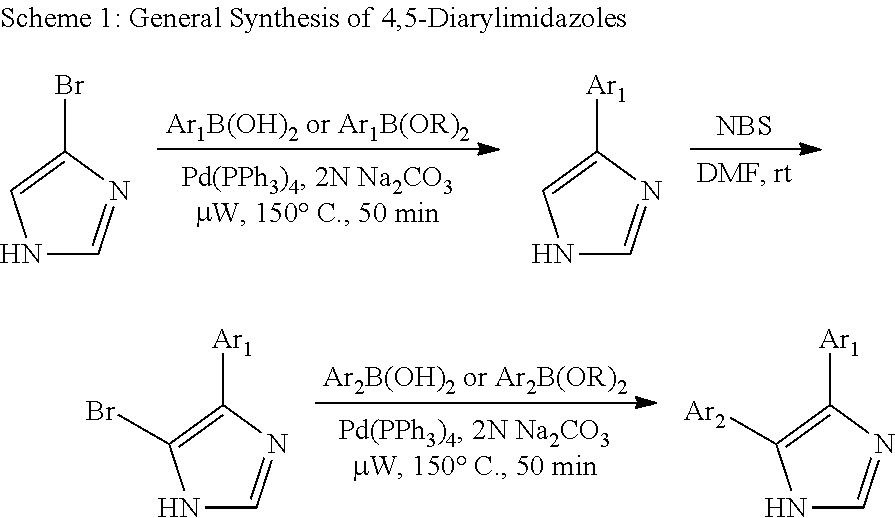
[NBS].N1C=NC(Br)=C1.N1C=NC([Ar1])=C1.N1C=NC([Ar1])=C1Br.N1C=NC([Ar1])=C1[Ar2]
